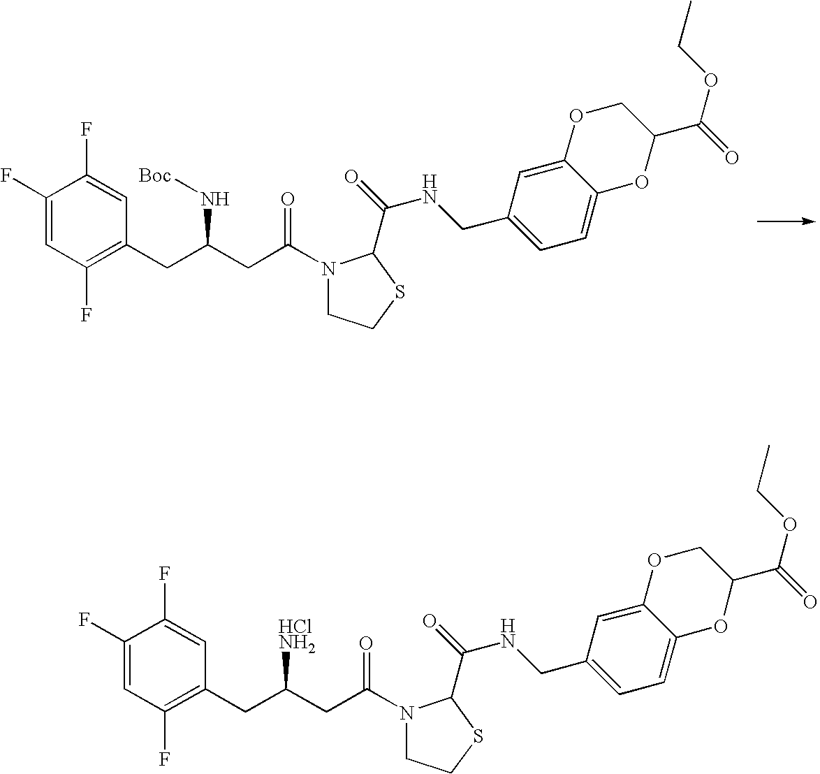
C1(F)=CC(F)=C(CC(CC(=O)N2CCSC2C(=O)NCC2=CC=C3C(=C2)OCC(C(OCC)=O)O3)N[Boc])C=C1F.C1(F)=CC(F)=C(CC(CC(=O)N2CCSC2C(=O)NCC2=CC=C3C(=C2)OCC(C(OCC)=O)O3)[HClNH2])C=C1F
